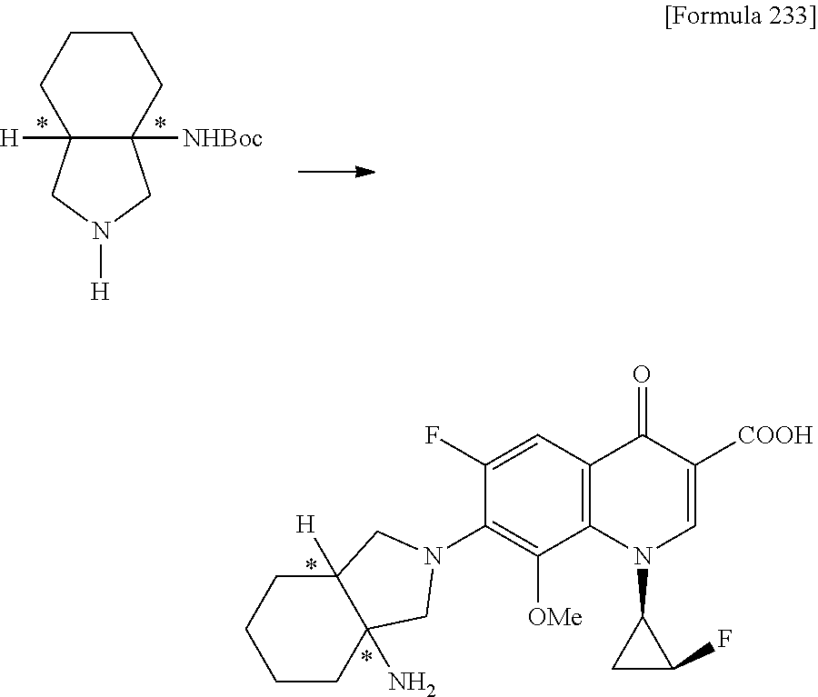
C12([H])C([NHBoc])(CN([H])C1)CCCC2.C1(N2CC3(N)CCCCC3([H])C2)=C([OMe])C2=C(C=C1F)C(=O)C([COOH])=CN2C1CC1F
